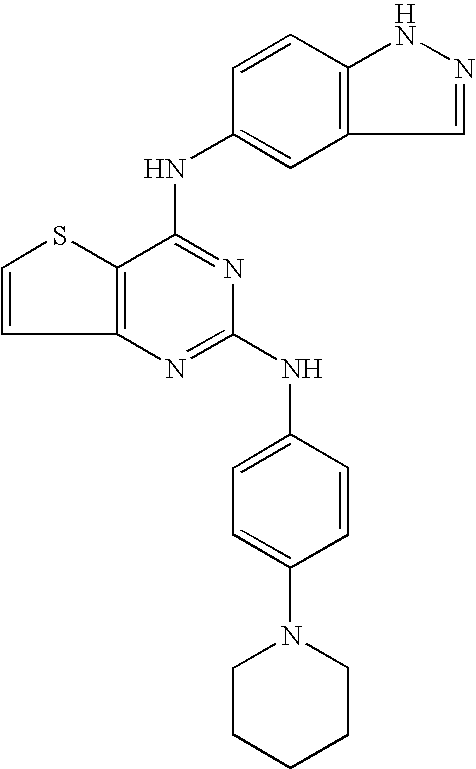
C12=C(C(NC3=CC4=C(C=C3)NN=C4)=NC(NC3=CC=C(N4CCCCC4)C=C3)=N1)SC=C2
